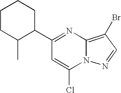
C1(C2=NC3=C(Br)C=NN3C(Cl)=C2)CCCCC1C
